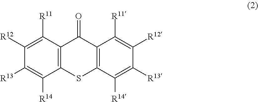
C1([R12])=C([R11])C2=C(C([R14])=C1[R13])SC1=C(C2=O)C([R11])=C([R12])C([R13])=C1[R14]
